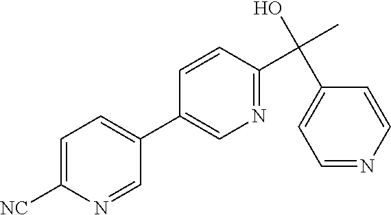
C1=C([NC])N=CC(C2=CN=C(C(C3=CC=NC=C3)(C)O)C=C2)=C1
